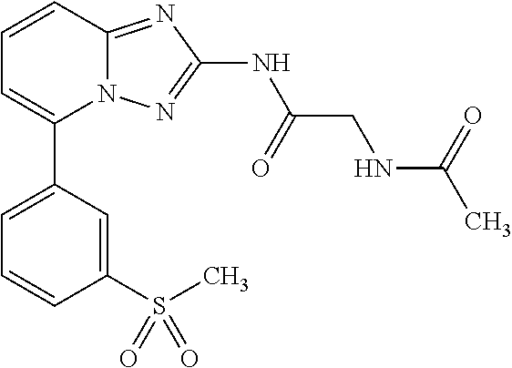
C1(S(C)(=O)=O)=CC(C2=CC=CC3=NC(NC(=O)CNC(C)=O)=NN23)=CC=C1
